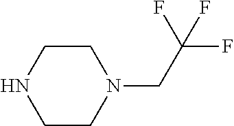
C1CNCCN1CC(F)(F)F
